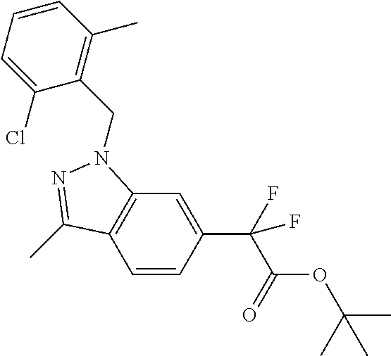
C1=CC(C(C(OC(C)(C)C)=O)(F)F)=CC2=C1C(C)=NN2CC1=C(C)C=CC=C1Cl
